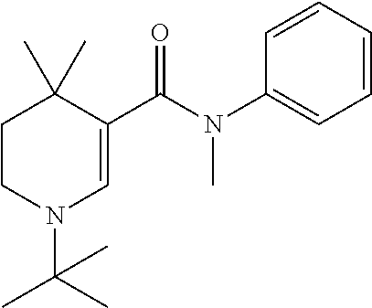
C1CN(C(C)(C)C)C=C(C(=O)N(C2=CC=CC=C2)C)C1(C)C
